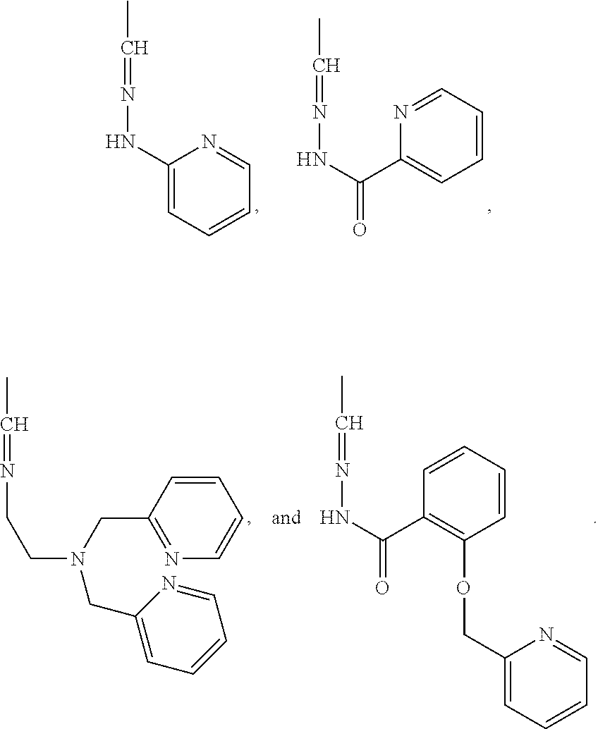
N1=C(CN(CCN=CC)CC2=CC=CC=N2)C=CC=C1.C1=CC=CC(OCC2=CC=CC=N2)=C1C(NN=CC)=O.C1(NN=CC)=CC=CC=N1.N1=CC=CC=C1C(NN=CC)=O
